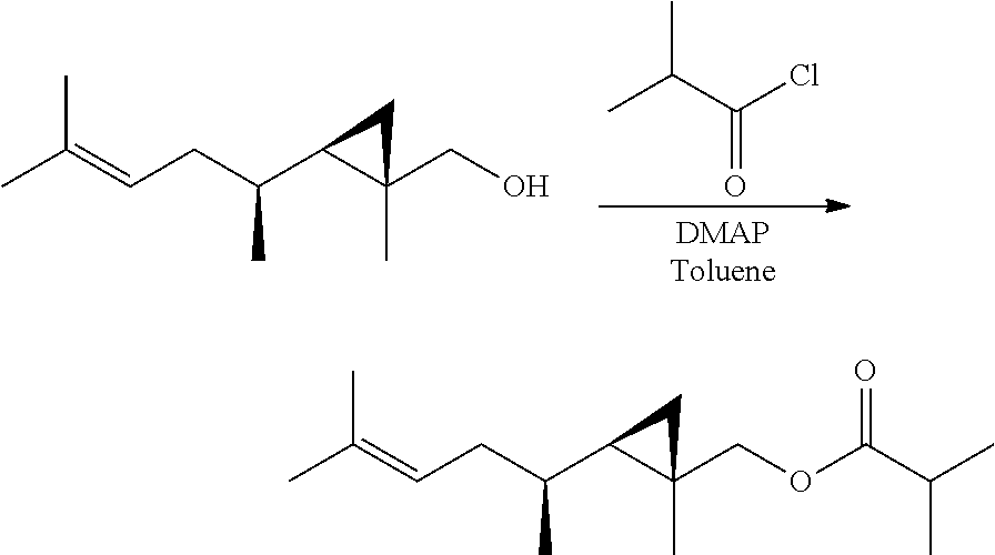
CC(=CCC(C1C(CO)(C)C1)C)C.CC(C(Cl)=O)C.C(CC(C1C(COC(C(C)C)=O)(C)C1)C)=C(C)C
